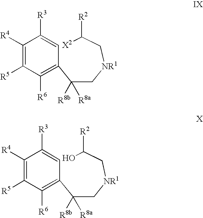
C1([R4])=C([R5])C([R6])=C(C(C[NR1]CC([X2])[R2])([R8a])[R8b])C=C1[R3].C1([R4])=C([R5])C([R6])=C(C(C[NR1]CC(O)[R2])([R8a])[R8b])C=C1[R3]
